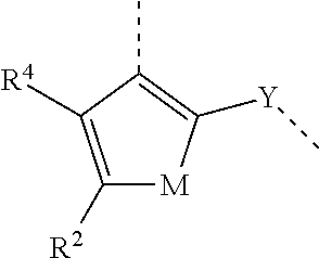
C1([R2])=C([R4])C(C)=C([Y]C)[M]1
